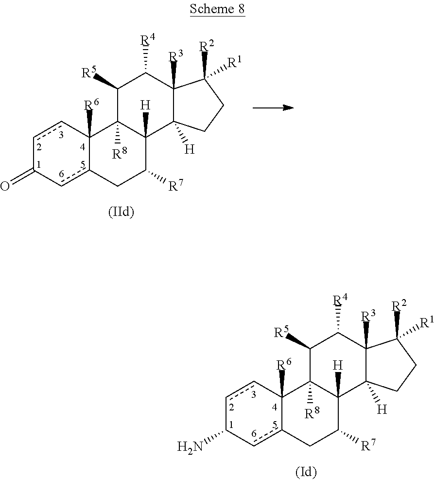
c1cC2([R6])c(cC1=O)CC([R7])C1([H])C2([R8])C([R5])C([R4])C2([R3])C1([H])CCC2([R2])[R1].c1cC2([R6])c(cC1N)CC([R7])C1([H])C2([R8])C([R5])C([R4])C2([R3])C1([H])CCC2([R2])[R1]
